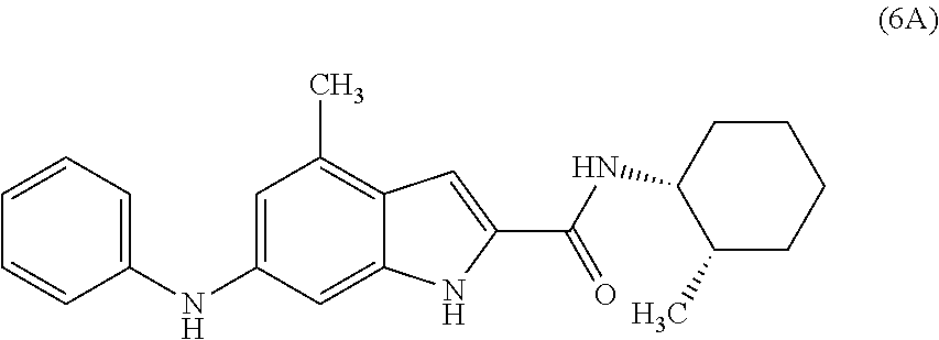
C1=C(NC2=CC=CC=C2)C=C2C(=C1C)C=C(C(NC1C(C)CCCC1)=O)N2
